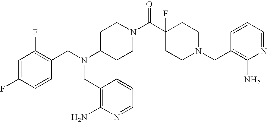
C1=CC(F)=CC(F)=C1CN(C1CCN(C(=O)C2(F)CCN(CC3=C(N)N=CC=C3)CC2)CC1)CC1=C(N)N=CC=C1
